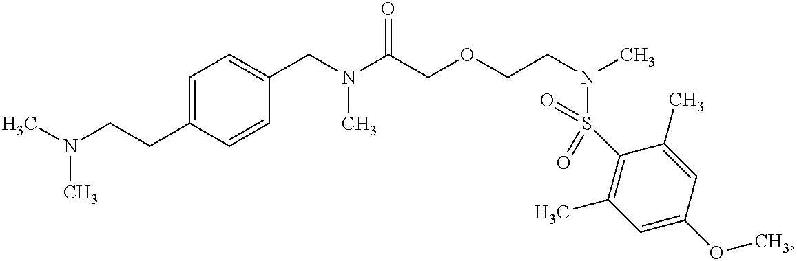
C1=C(CCN(C)C)C=CC(CN(C(COCCN(C)S(C2=C(C)C=C(OC)C=C2C)(=O)=O)=O)C)=C1
